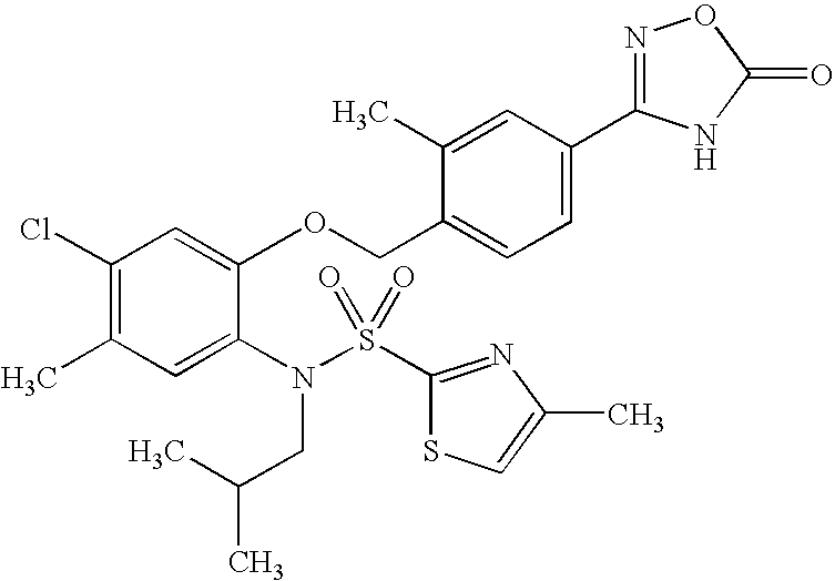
C1(Cl)=C(C)C=C(N(CC(C)C)S(=O)(=O)C2=NC(C)=CS2)C(OCC2=CC=C(C3=NOC(=O)N3)C=C2C)=C1
